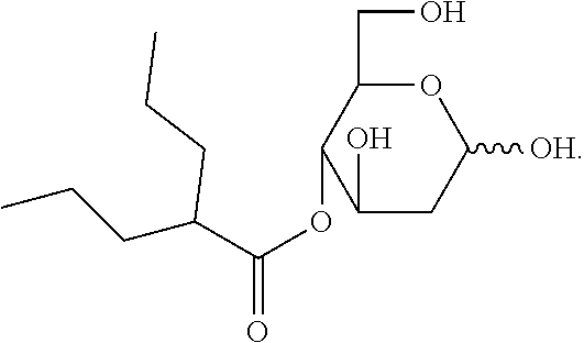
O1C(CO)C(OC(=O)C(CCC)CCC)C(O)CC1[OH]
